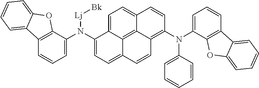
[Lj]([Bk])N(C1=CC=C2C3=C4C(=C(N(C5=CC=CC6=C5OC5=CC=CC=C65)C5=CC=CC=C5)C=CC4=CC=C13)C=C2)C1=CC=CC2=C1OC1=CC=CC=C21
